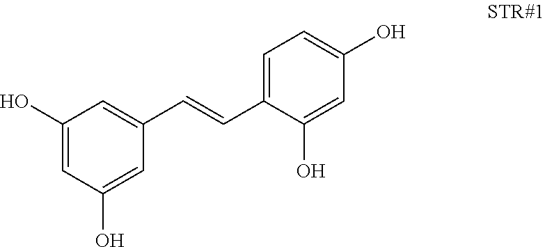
C1=C(C=CC2=CC(O)=CC(O)=C2)C(O)=CC(O)=C1
